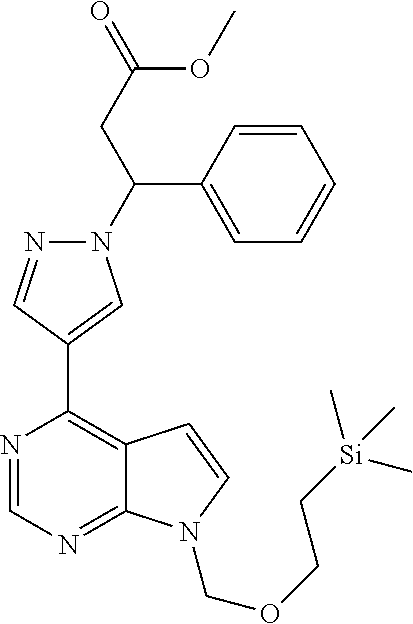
N1=CN=C2C(=C1C1=CN(C(CC(=O)OC)C3=CC=CC=C3)N=C1)C=CN2COCC[Si](C)(C)C
